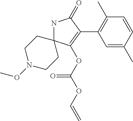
N1C2(C(OC(=O)OC=C)=C(C3=C(C)C=CC(C)=C3)C1=O)CCN(OC)CC2
